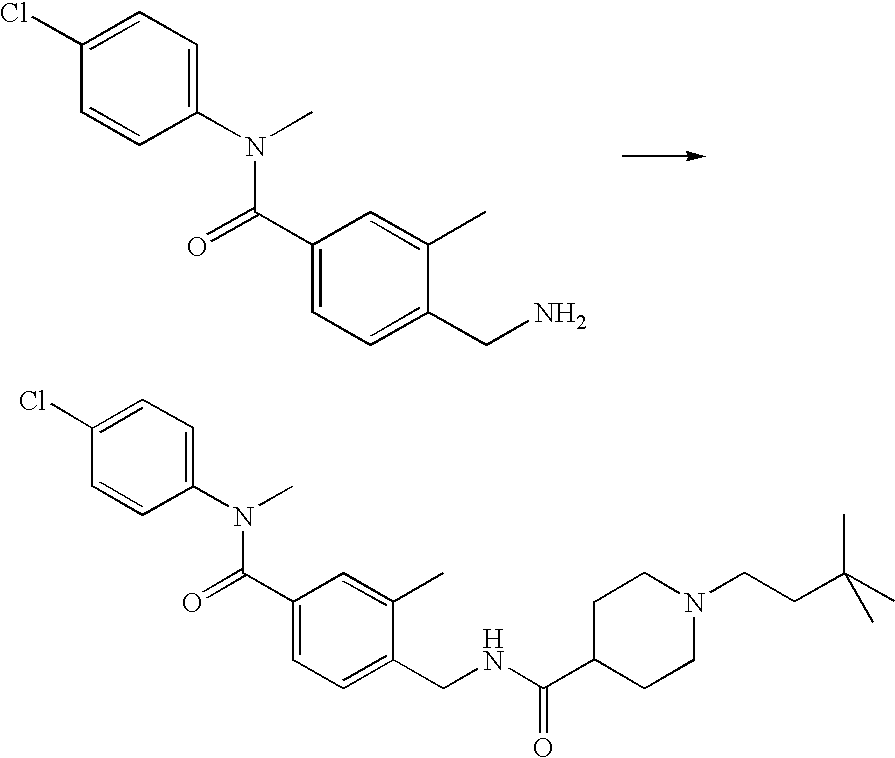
C1(N(C)C(C2=CC=C(CN)C(C)=C2)=O)=CC=C(Cl)C=C1.C1(N(C)C(C2=CC=C(CNC(C3CCN(CCC(C)(C)C)CC3)=O)C(C)=C2)=O)=CC=C(Cl)C=C1
